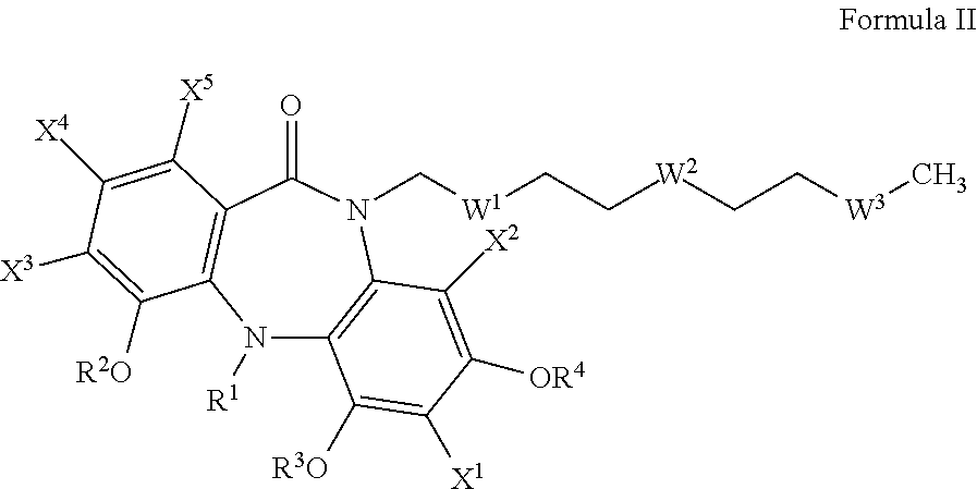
N1([R1])C2=C(N(C[W1]CC[W2]CC[W3]C)C(=O)C3=C1C([R2O])=C([X3])C([X4])=C3[X5])C([X2])=C([OR4])C([X1])=C2[R3O]
